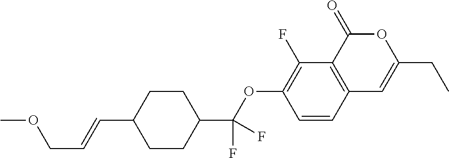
C1=CC2=C(C(F)=C1OC(C1CCC(C=CCOC)CC1)(F)F)C(=O)OC(CC)=C2
